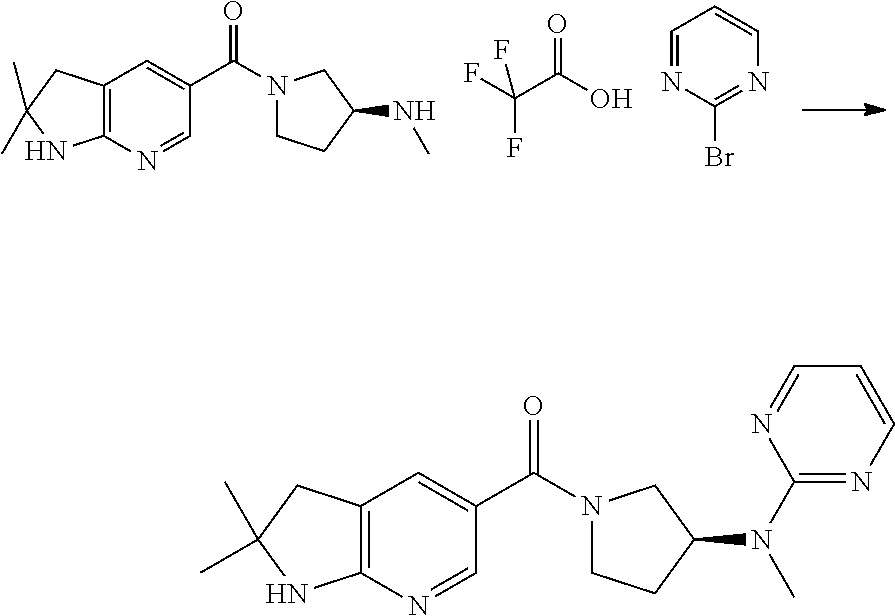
C12=C(N=CC(C(N3CCC(NC)C3)=O)=C1)NC(C)(C)C2.FC(F)(C(O)=O)F.C1=NC(Br)=NC=C1.C12=C(N=CC(C(N3CCC(N(C)C4=NC=CC=N4)C3)=O)=C1)NC(C)(C)C2
